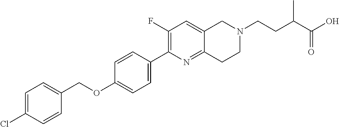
C1=C(Cl)C=CC(COC2=CC=C(C3=C(F)C=C4C(=N3)CCN(CCC(C(O)=O)C)C4)C=C2)=C1
